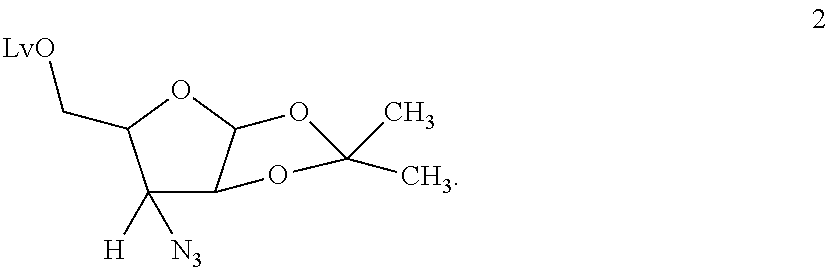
C1([N3])([H])C2C(OC1C[LvO])OC(C)(C)O2
